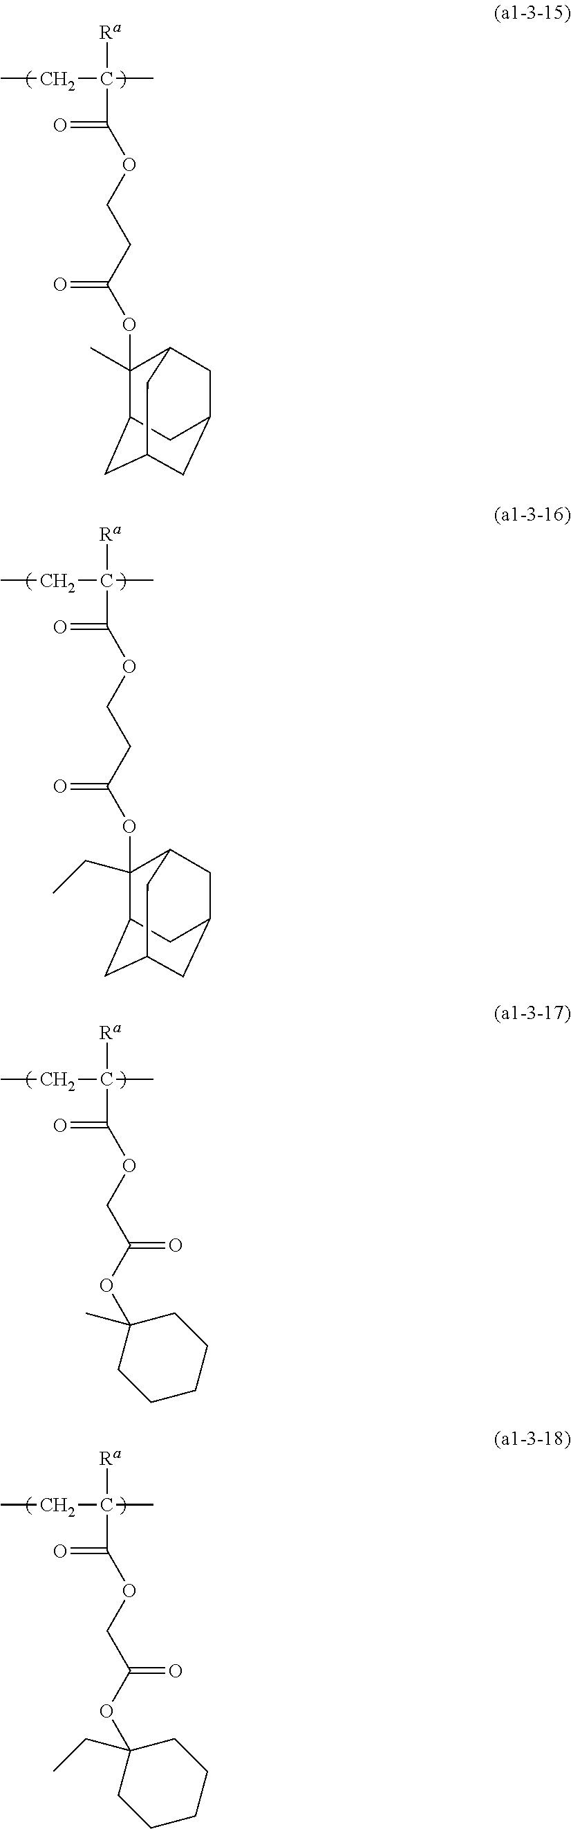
CCC(C)([Ra])C(=O)OCCC(OC1(C)C2CC3CC(CC1C3)C2)=O.CCC(C)([Ra])C(=O)OCCC(OC1(CC)C2CC3CC(CC1C3)C2)=O.CCC(C)([Ra])C(=O)OCC(OC1(C)CCCCC1)=O.CCC(C)([Ra])C(=O)OCC(OC1(CC)CCCCC1)=O
